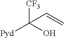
[CF3]C(O)([Pyd])C=C
